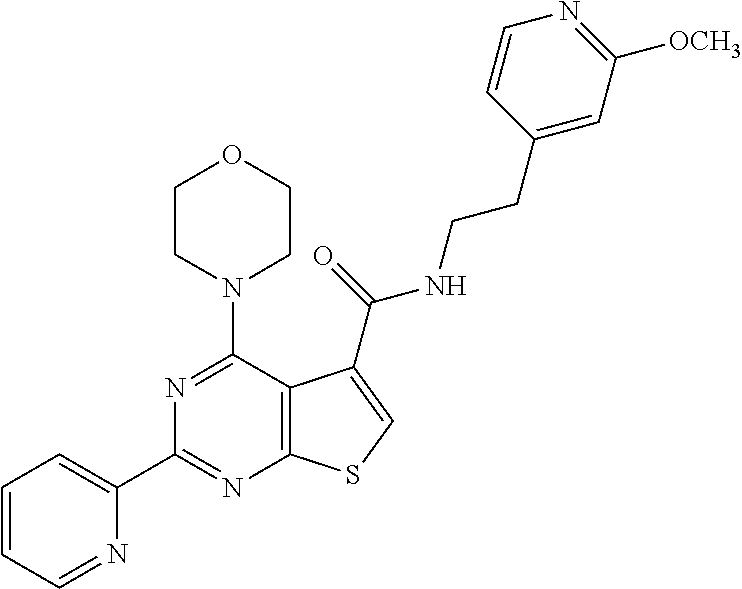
C1(C2=NC3=C(C(N4CCOCC4)=N2)C(C(NCCC2=CC([OCH3])=NC=C2)=O)=CS3)=CC=CC=N1
